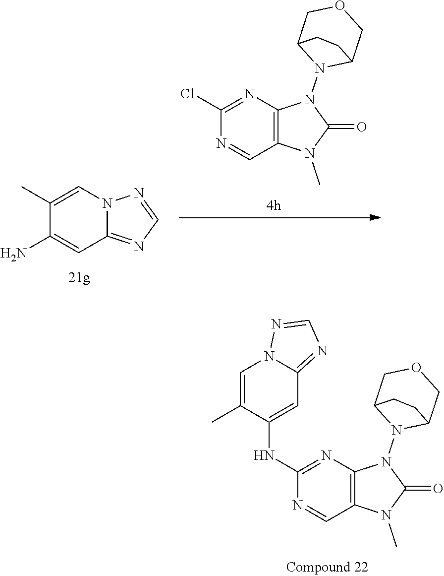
C1(Cl)=NC2=C(C=N1)N(C)C(=O)N2N1C2COCC1CC2.C1(C)=CN2C(=NC=N2)C=C1N.C1(NC2=CC3=NC=NN3C=C2C)=NC2=C(C=N1)N(C)C(=O)N2N1C2COCC1CC2
